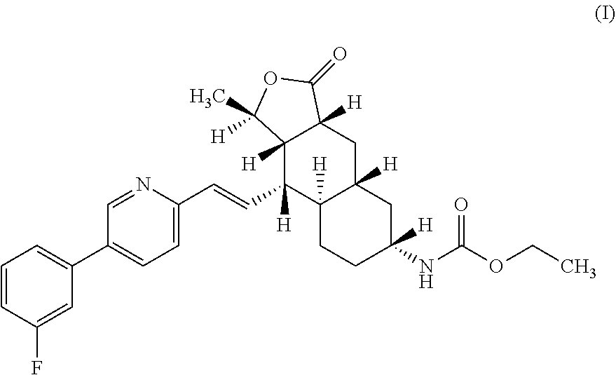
C12([H])C(C=CC3=CC=C(C4=CC=CC(F)=C4)C=N3)([H])C3([H])C([H])(CC1([H])C(=O)OC2([H])C)CC(NC(=O)OCC)([H])CC3
